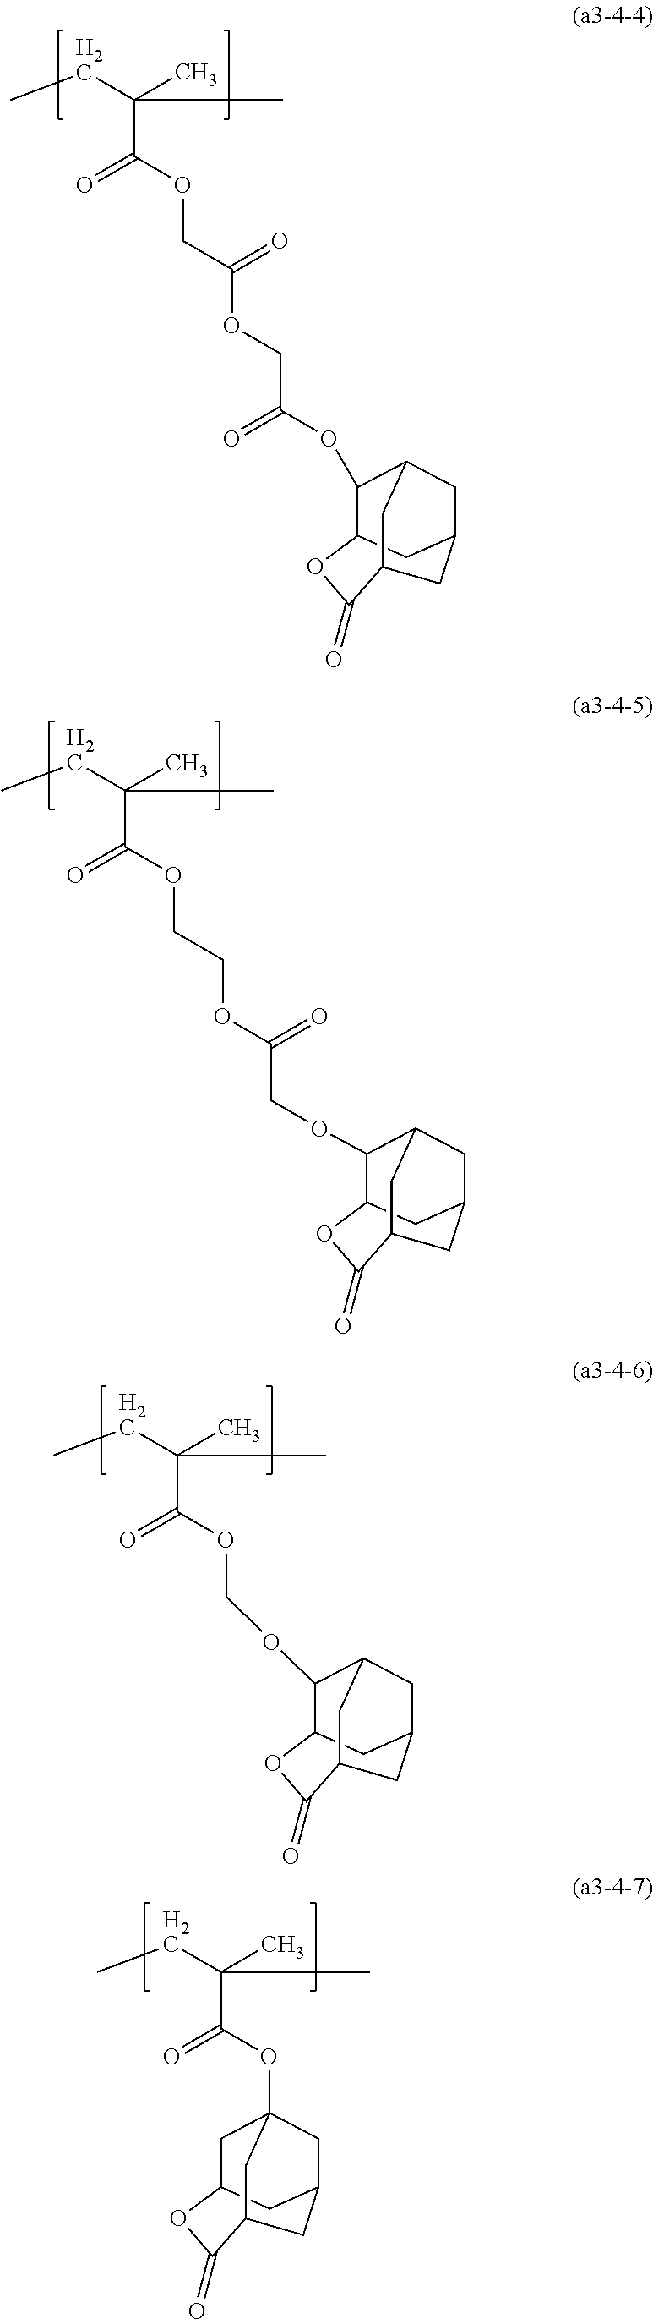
C(C(=O)OCC(OCC(OC1C2CC3CC1CC(C3)C(=O)O2)=O)=O)(C)(C)CC.C(C(=O)OCCOC(COC1C2CC3CC1CC(C3)C(=O)O2)=O)(C)(C)CC.C(C(=O)OCOC1C2CC3CC1CC(C3)C(=O)O2)(C)(C)CC.C(C(=O)OC12CC3CC(OC(=O)C(C3)C1)C2)(C)(C)CC
